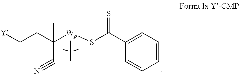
C1=CC=CC=C1C(S[Wp](C(C#N)(CC[Y])C)C)=S
